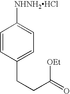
C1=CC(CCC(=O)[OEt])=CC=C1[NHNH2HCl]
